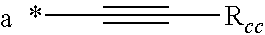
*C#C[Rcc]
